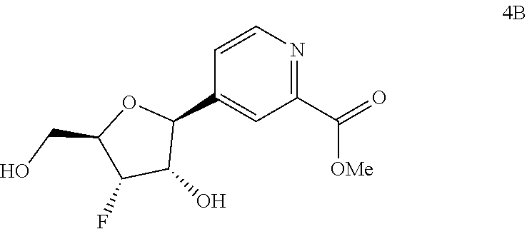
C1(C(=O)[OMe])=NC=CC(C2OC(CO)C(F)C2O)=C1
